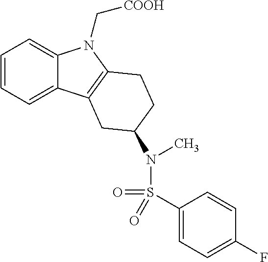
C1=CC=C2C(=C1)N(C[COOH])C1=C2CC(N(S(C2=CC=C(F)C=C2)(=O)=O)C)CC1
